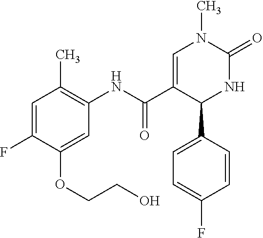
C1(F)=CC(C)=C(NC(C2=CN(C)C(=O)NC2C2=CC=C(F)C=C2)=O)C=C1OCCO
